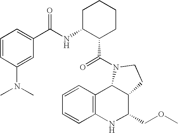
C1=CC2=C(C=C1)NC(COC)C1C2N(C(=O)C2CCCCC2NC(=O)C2=CC=CC(N(C)C)=C2)CC1
